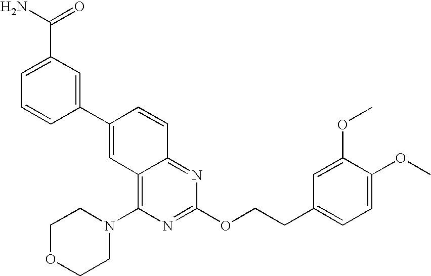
C1(C2=CC3=C(N4CCOCC4)N=C(OCCC4=CC=C(OC)C(OC)=C4)N=C3C=C2)=CC(C(N)=O)=CC=C1
